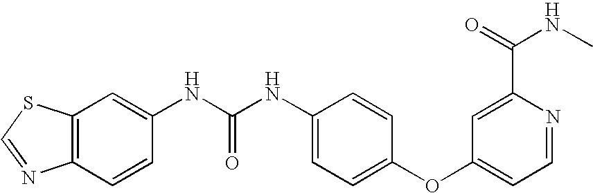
C1=CC(NC(NC2=CC=C(OC3=CC=NC(C(NC)=O)=C3)C=C2)=O)=CC2=C1N=CS2
